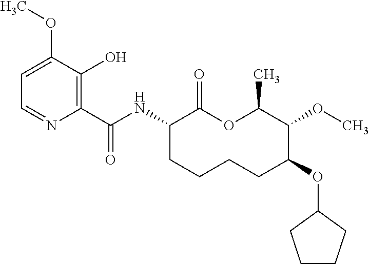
C1(C(NC2C(=O)OC(C)C(OC)C(OC3CCCC3)CCCC2)=O)=C(O)C(OC)=CC=N1
